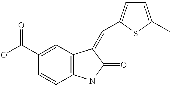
C1(C(O)=O)=CC2=C(C=C1)NC(=O)C2=CC1=CC=C(C)S1
